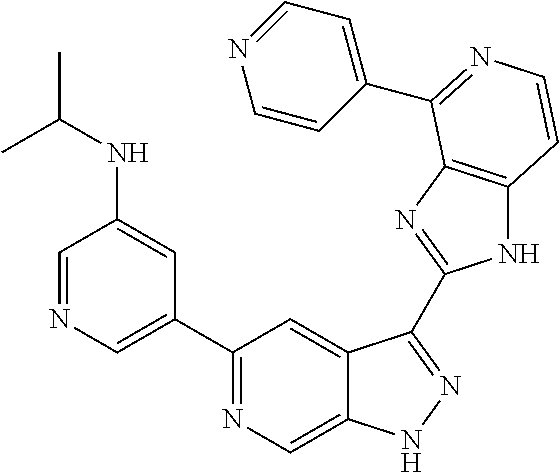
C1=NC=C(C2=NC=C3C(=C2)C(C2=NC4=C(N2)C=CN=C4C2=CC=NC=C2)=NN3)C=C1NC(C)C
